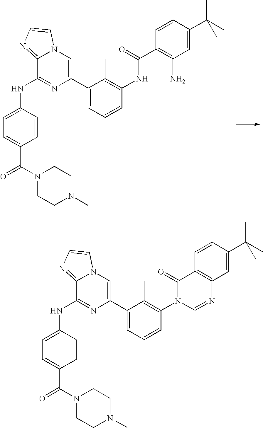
C1=CC(NC2=NC(C3=CC=CC(NC(C4=C(N)C=C(C(C)(C)C)C=C4)=O)=C3C)=CN3C2=NC=C3)=CC=C1C(N1CCN(C)CC1)=O.C1=CC(NC2=NC(C3=CC=CC(N4C(=O)C5=C(C=C(C(C)(C)C)C=C5)N=C4)=C3C)=CN3C2=NC=C3)=CC=C1C(N1CCN(C)CC1)=O
